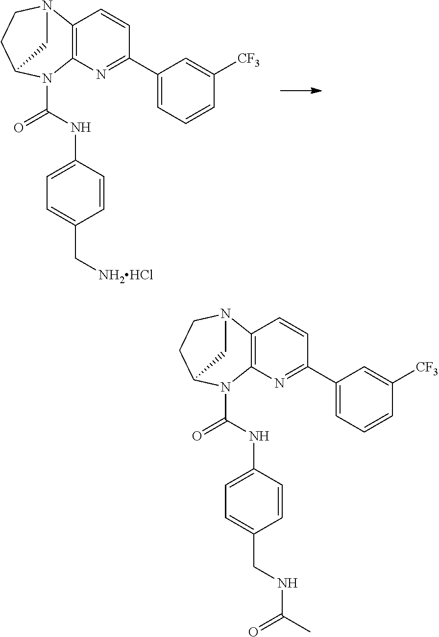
C12=C(N=C(C3=CC=CC([CF3])=C3)C=C1)N(C(NC1=CC=C(C[NH2HCl])C=C1)=O)C1CCN2C1.C12=C(N=C(C3=CC=CC([CF3])=C3)C=C1)N(C(NC1=CC=C(CNC(C)=O)C=C1)=O)C1CCN2C1
